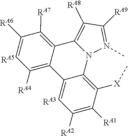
C1=C([RA6])C([RA7])=C2C(=C1[RA4])C1=CC([RA2])=C([RA1])C([X]C)=C1N1C2=C([RA8])C([RA9])=N1C.[RA3].[RA5]
